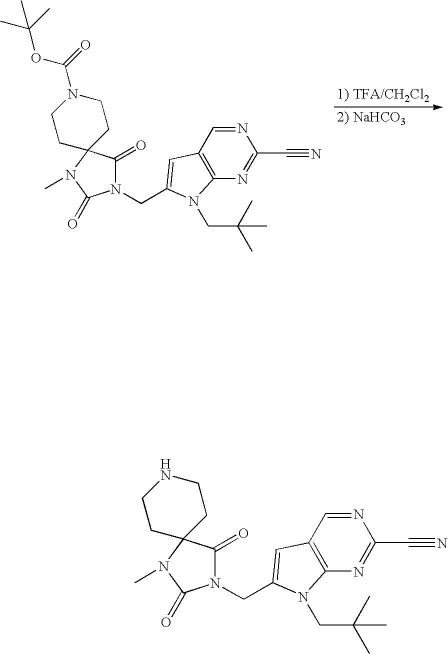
N1=CC2=C(N=C1C#N)N(CC(C)(C)C)C(CN1C(=O)C3(N(C)C1=O)CCN(C(=O)OC(C)(C)C)CC3)=C2.N1=CC2=C(N=C1C#N)N(CC(C)(C)C)C(CN1C(=O)C3(N(C)C1=O)CCNCC3)=C2
